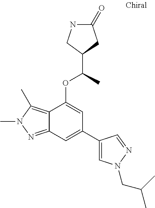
N1C(=O)CC(C(C)OC2=CC(C3=CN(CC(C)C)N=C3)=CC3=NN(C)C(C)=C23)C1
